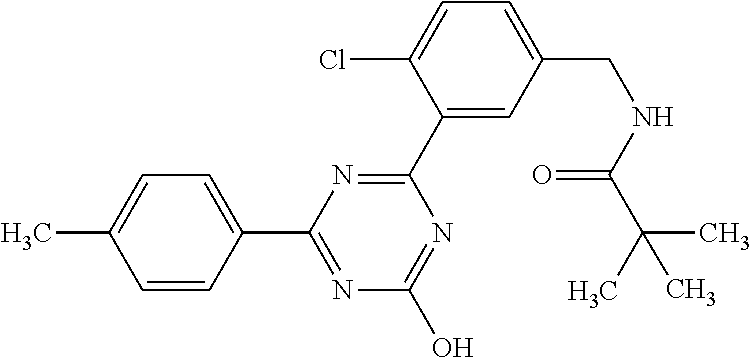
C1=C(C)C=CC(C2=NC(O)=NC(C3=CC(CNC(C(C)(C)C)=O)=CC=C3Cl)=N2)=C1
